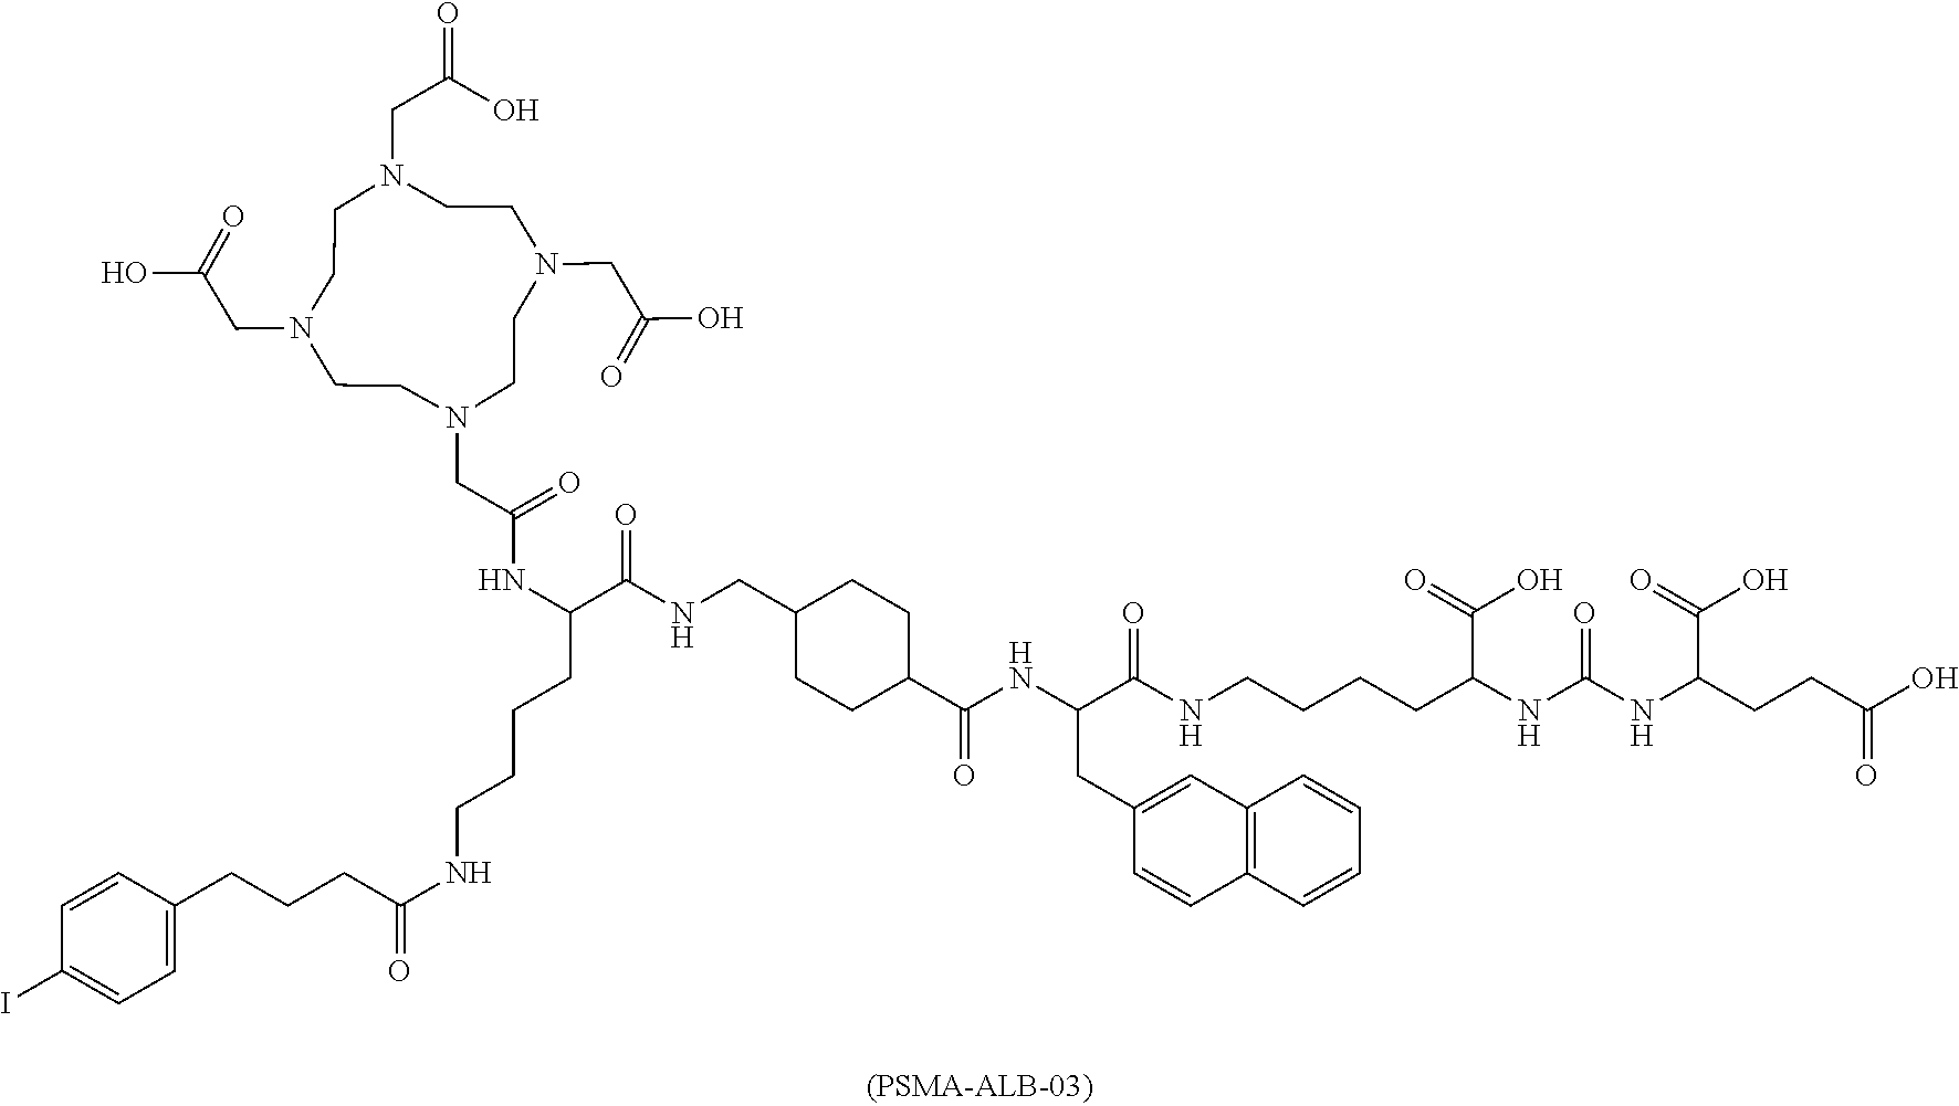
C1CN(CC(=O)O)CCN(CC(O)=O)CCN(CC(NC(C(NCC2CCC(C(NC(C(NCCCCC(NC(NC(C(O)=O)CCC(O)=O)=O)C(O)=O)=O)CC3=CC4=C(C=C3)C=CC=C4)=O)CC2)=O)CCCCNC(CCCC2=CC=C(I)C=C2)=O)=O)CCN1CC(O)=O
